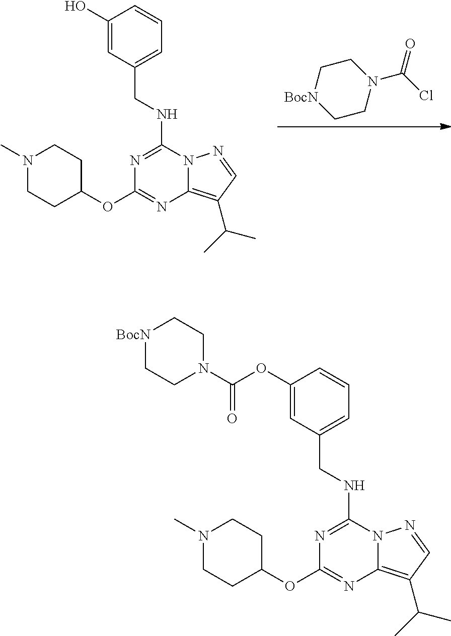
N1(C(Cl)=O)CC[BocN]CC1.N1=C(NCC2=CC=CC(O)=C2)N2C(=C(C(C)C)C=N2)N=C1OC1CCN(C)CC1.N1=C(NCC2=CC=CC(OC(N3CC[BocN]CC3)=O)=C2)N2C(=C(C(C)C)C=N2)N=C1OC1CCN(C)CC1
